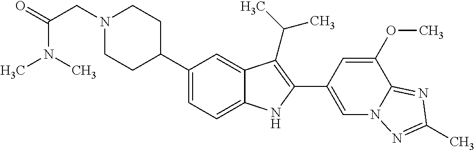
N1(CC(=O)N(C)C)CCC(C2=CC=C3C(=C2)C(C(C)C)=C(C2=CN4C(=NC(C)=N4)C(OC)=C2)N3)CC1
